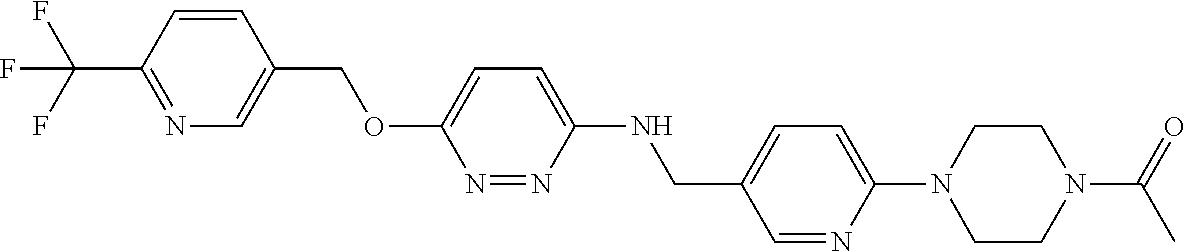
C1=CC(C(F)(F)F)=NC=C1COC1=CC=C(NCC2=CC=C(N3CCN(C(C)=O)CC3)N=C2)N=N1
